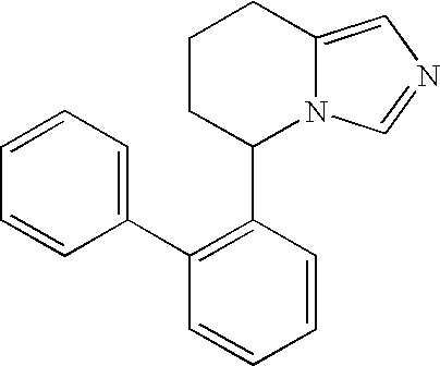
C1CC(C2=C(C3=CC=CC=C3)C=CC=C2)N2C(=CN=C2)C1
